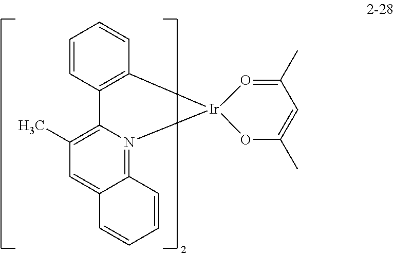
C1=C2C(=N3C(=C1C)C1=C(C=CC=C1)[Ir]31O=C(C)C=C(C)O1)C=CC=C2
